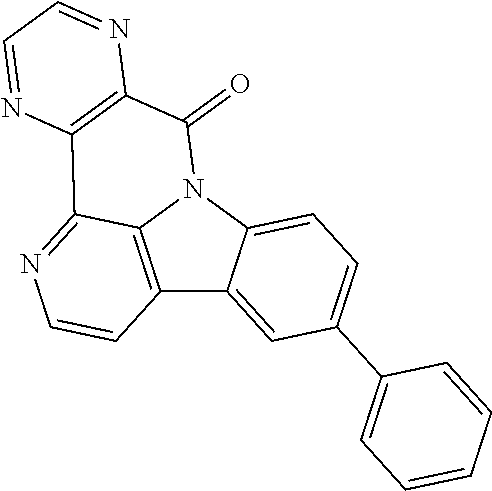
C12=C3N(C4=CC=C(C5=CC=CC=C5)C=C14)C(=O)C1=C(C3=NC=C2)N=CC=N1
